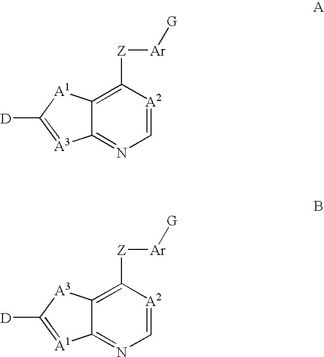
C1=[A2]C([Z][Ar][G])=C2C(=N1)[A3]=C([D])[A1]2.C1=[A2]C([Z][Ar][G])=C2C(=N1)[A1]=C([D])[A3]2
